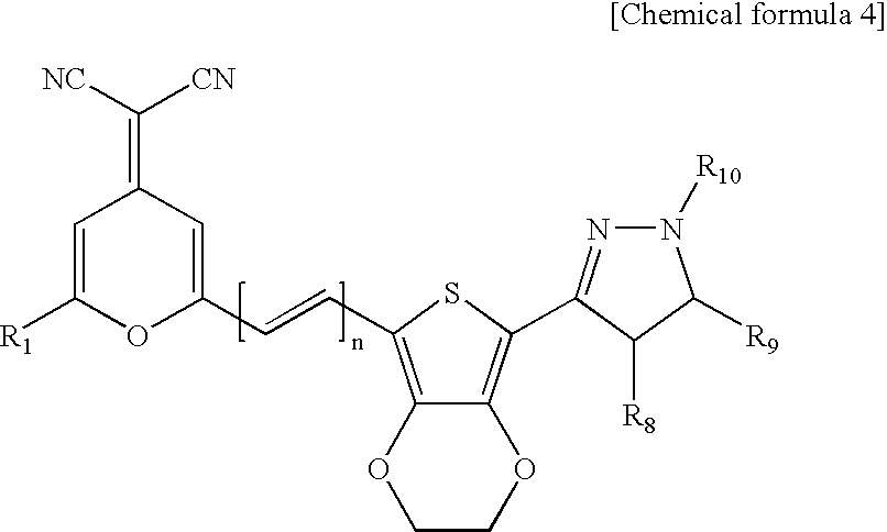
C1=C([R1])OC(C=CC2=C3C(=C(C4=NN([R10])C([R9])C4[R8])S2)OCCO3)=CC1=C([NC])[CN]
